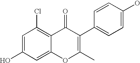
C1=C(O)C=C2C(=C1Cl)C(=O)C(C1=CC=C(O)C=C1)=C(C)O2
